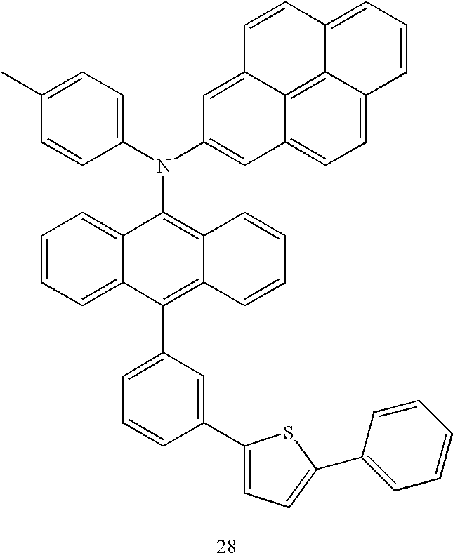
C1=CC=C2C(=C1)C(N(C1=CC=C(C)C=C1)C1=CC3=CC=C4C5=C3C(=C1)C=CC5=CC=C4)=C1C(=C2C2=CC=CC(C3=CC=C(C4=CC=CC=C4)S3)=C2)C=CC=C1
